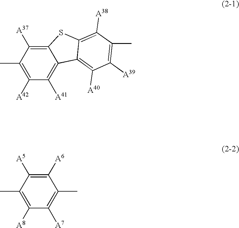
C1([A42])=C(C)C([A37])=C2C(=C1[A41])C1=C([A40])C([A39])=C(C)C([A38])=C1S2.C1(C)=C([A8])C([A7])=C(C)C([A6])=C1[A5]
